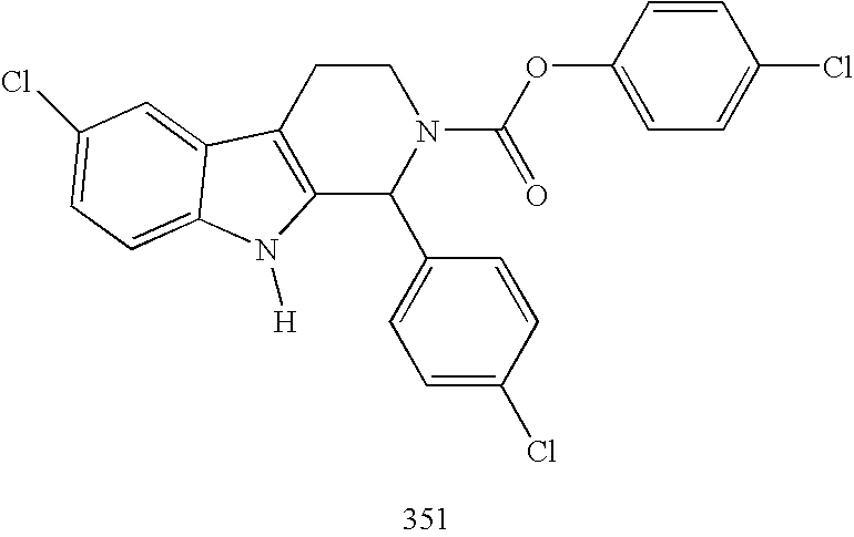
C12=C(CCN(C(OC3=CC=C(Cl)C=C3)=O)C1C1=CC=C(Cl)C=C1)C1=CC(Cl)=CC=C1N2[H]
